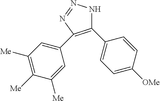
C1(C2=CC=C([OMe])C=C2)=C(C2=CC([Me])=C([Me])C([Me])=C2)N=NN1
